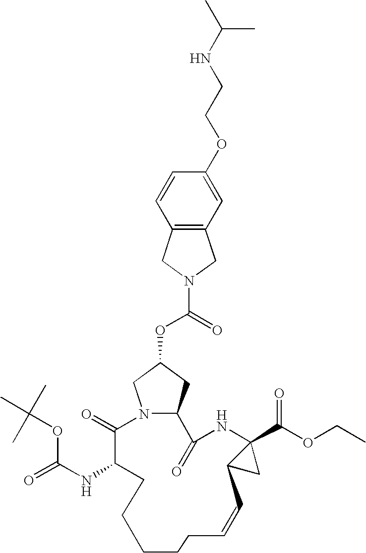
N12CC(OC(=O)N3CC4=C(C3)C=CC(OCCNC(C)C)=C4)CC1C(=O)NC1(C(OCC)=O)C(C1)C=CCCCCCC(NC(=O)OC(C)(C)C)C2=O
